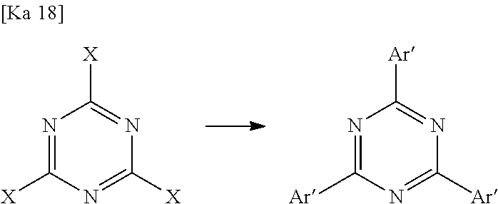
[Ar]C1=NC([Ar])=NC([Ar])=N1.[X]C1=NC([X])=NC([X])=N1
